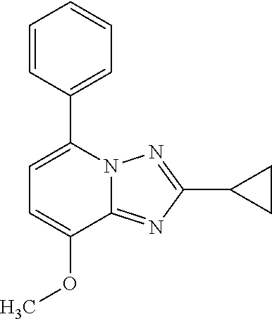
C1=C(OC)C2=NC(C3CC3)=NN2C(C2=CC=CC=C2)=C1
